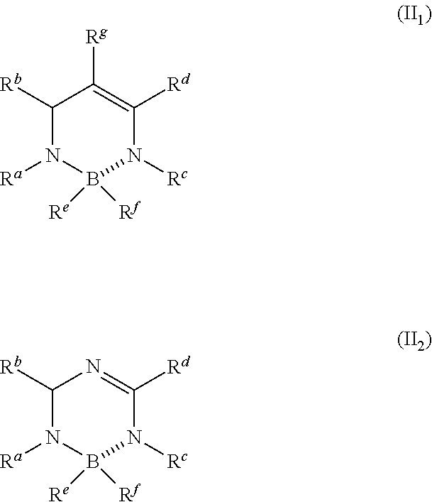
C1([Rb])N([Ra])B([Re])([Rf])N([Rc])C([Rd])=C1[Rg].C1([Rb])N([Ra])B([Re])([Rf])N([Rc])C([Rd])=N1
